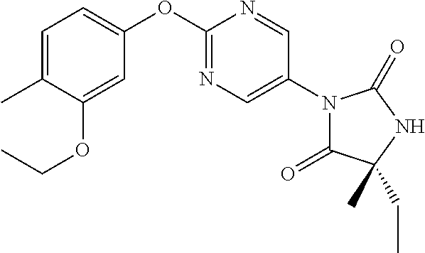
C1=C(C)C(OCC)=CC(OC2=NC=C(N3C(=O)C(C)(CC)NC3=O)C=N2)=C1
